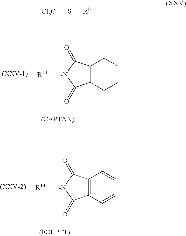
C12C(CC=CC1)C(=O)[-N]C2=O.C12=C(C=CC=C1)C(=O)[-N]C2=O.[Cl3C]S[R14]
